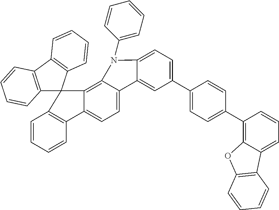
C12=C(C3=C(C=CC=C3)C13C1=C4C(=CC=C1C1=C3C=CC=C1)C1=CC(C3=CC=C(C5=C6C(=CC=C5)C5=C(O6)C=CC=C5)C=C3)=CC=C1N4C1=CC=CC=C1)C=CC=C2
